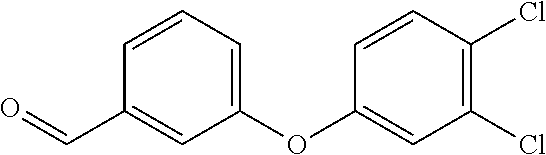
C1(OC2=CC(Cl)=C(Cl)C=C2)=CC=CC(C=O)=C1
